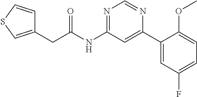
C1(CC(NC2=NC=NC(C3=CC(F)=CC=C3OC)=C2)=O)=CSC=C1
